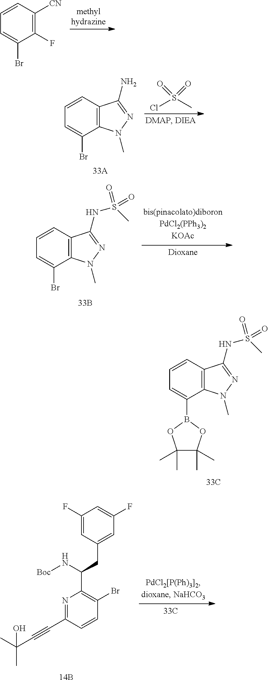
C1(F)=C([CN])C=CC=C1Br.C12=C(C=CC=C1Br)C(NS(=O)(C)=O)=NN2C.C12=C(C=CC=C1B1OC(C)(C)C(C)(C)O1)C(NS(=O)(C)=O)=NN2C.C1(F)=CC(CC(N[Boc])C2=C(Br)C=CC(C#CC(C)(O)C)=N2)=CC(F)=C1.[14B].ClS(C)(=O)=O.C12=C(C=CC=C1Br)C(N)=NN2C
